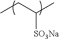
CCC(C)[SO3Na]
